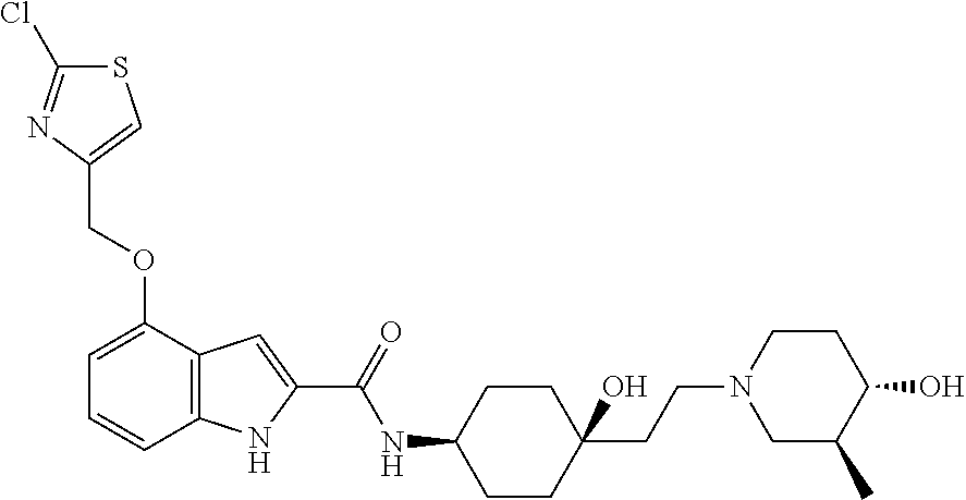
S1C=C(COC2=CC=CC3=C2C=C(C(=O)NC2CCC(CCN4CC(C)C(O)CC4)(O)CC2)N3)N=C1Cl
